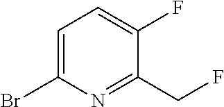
C1=C(Br)N=C(CF)C(F)=C1
